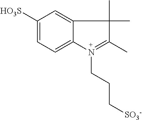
C1([HO3S])=CC=C2C(=C1)C(C)(C)C(C)=N2CCC[SO3-]
